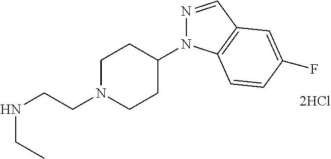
N1=CC2=C(N1C1CCN(CCNCC)CC1)C=CC(F)=C2
